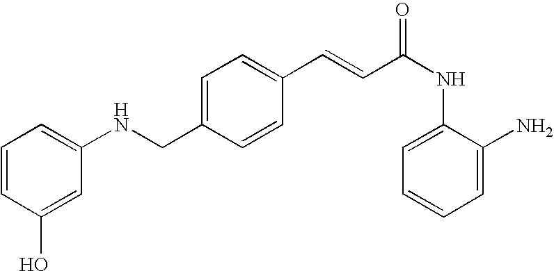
N(CC1=CC=C(C=CC(NC2=CC=CC=C2N)=O)C=C1)C1=CC=CC(O)=C1
